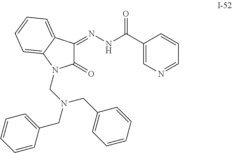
C1(=O)C(=NNC(C2=CN=CC=C2)=O)C2=CC=CC=C2N1CN(CC1=CC=CC=C1)CC1=CC=CC=C1
